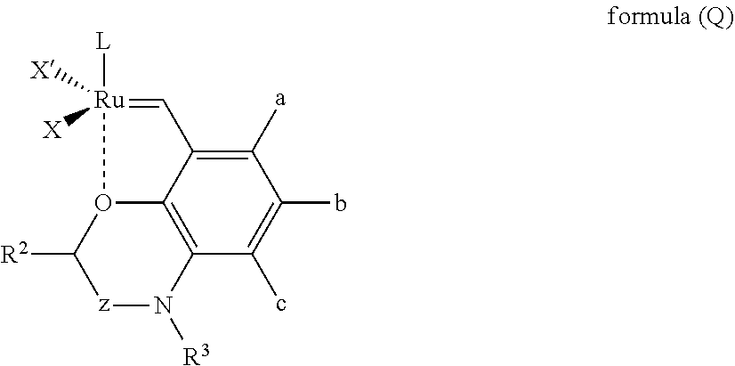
C12=C3C(c)=C(b)C([a])=C1C=[Ru]([L])([X])([X])O2C([R2])[z]N3[R3]
